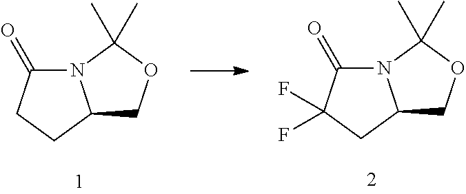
N12C(=O)CCC1COC2(C)C.N12C(=O)C(F)(F)CC1COC2(C)C
